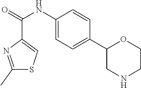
O=C(NC1=CC=C(C2CNCCO2)C=C1)C1=CSC(C)=N1
